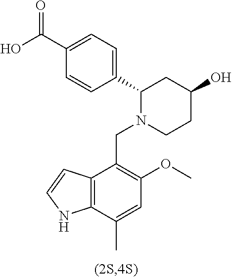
C1(C(O)=O)=CC=C(C2N(CC3=C(OC)C=C(C)C4=C3C=CN4)CCC(O)C2)C=C1
